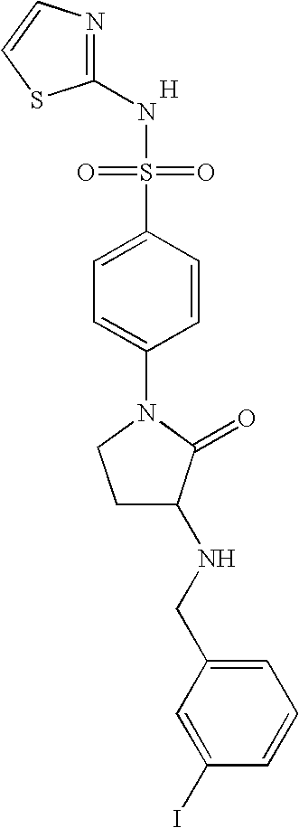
[H].N1=C(NS(=O)(=O)C2=CC=C(N3CCC(NCC4=CC=CC(I)=C4)C3=O)C=C2)SC=C1
